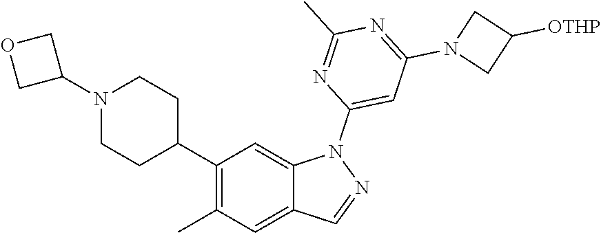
C1(C2CCN(C3COC3)CC2)=C(C)C=C2C(=C1)N(C1=CC(N3CC([OTHP])C3)=NC(C)=N1)N=C2
